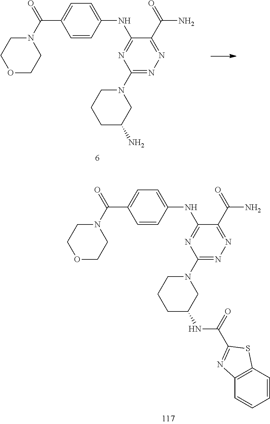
C1=CC(NC2=NC(N3CCCC(N)C3)=NN=C2C(=O)N)=CC=C1C(N1CCOCC1)=O.C1=CC(NC2=NC(N3CCCC(NC(C4=NC5=C(S4)C=CC=C5)=O)C3)=NN=C2C(=O)N)=CC=C1C(N1CCOCC1)=O
